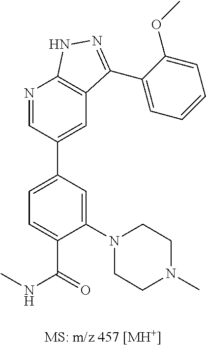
C1=C(N2CCN(C)CC2)C(C(=O)NC)=CC=C1C1=CC2=C(N=C1)NN=C2C1=CC=CC=C1OC
